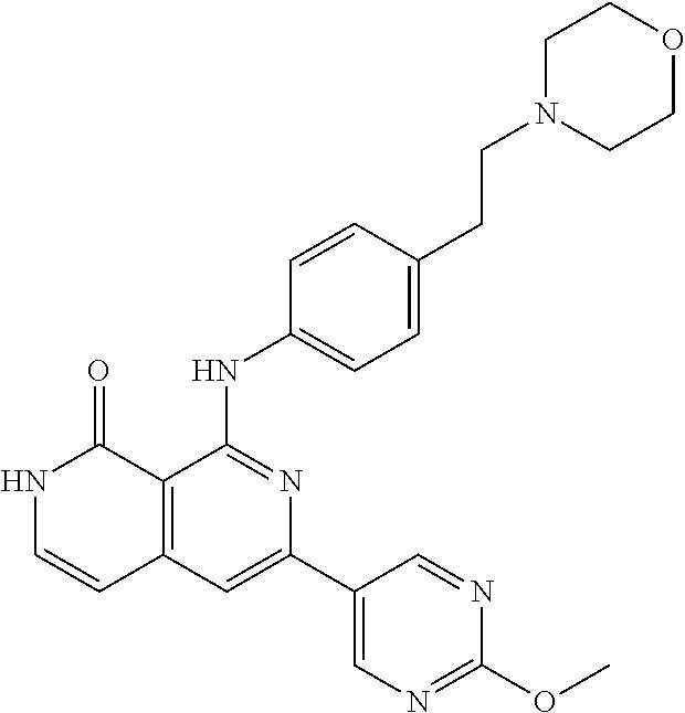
C12=C(C=C(C3=CN=C(OC)N=C3)N=C1NC1=CC=C(CCN3CCOCC3)C=C1)C=CNC2=O
